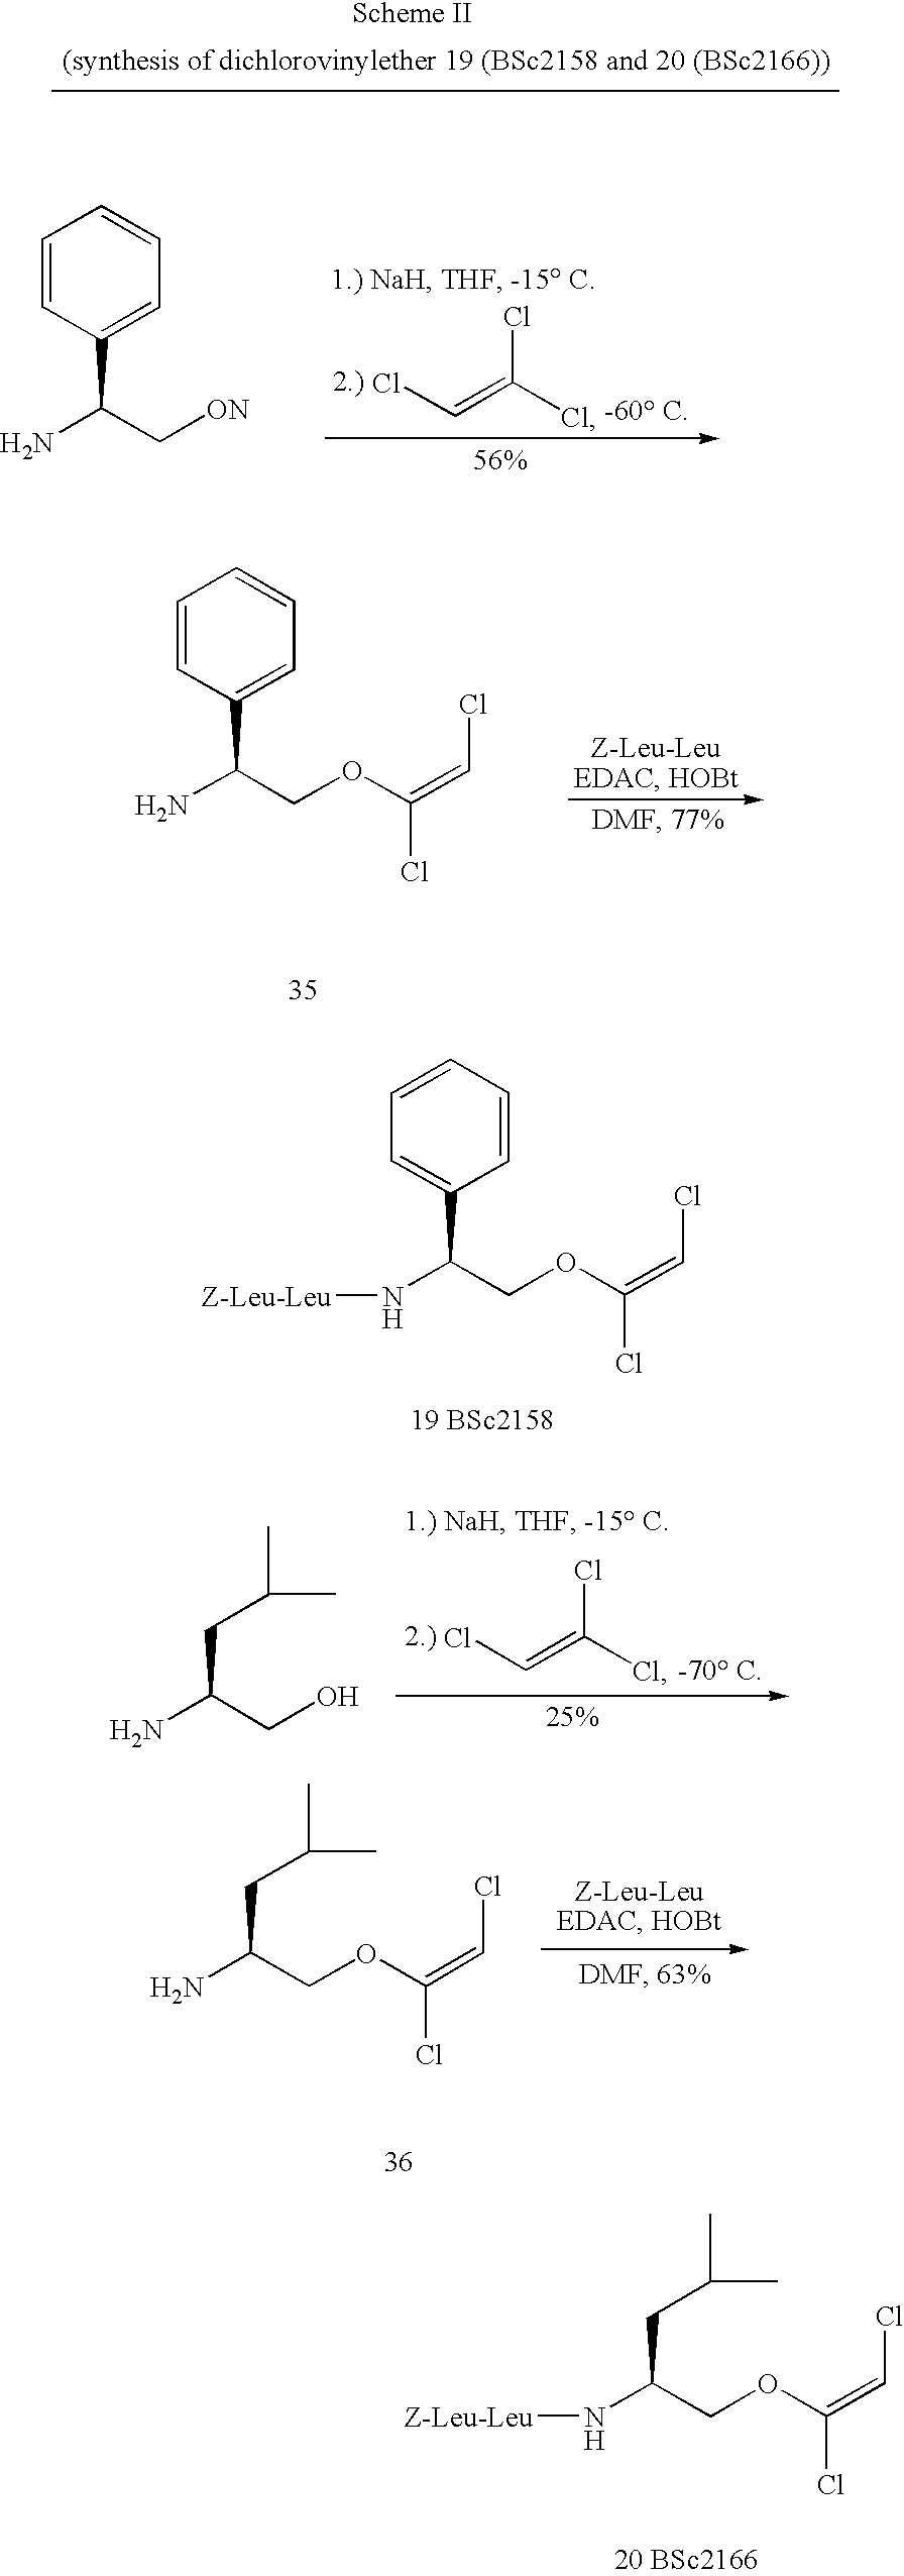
[Z-Leu-Leu]NC(COC(=CCl)Cl)C1=CC=CC=C1.[Z-Leu-Leu]NC(COC(=CCl)Cl)CC(C)C.NC(COC(=CCl)Cl)C1=CC=CC=C1.NC(CO)CC(C)C.ClC=C(Cl)Cl.NC(COC(=CCl)Cl)CC(C)C.NC(C[ON])C1=CC=CC=C1.ClC=C(Cl)Cl
